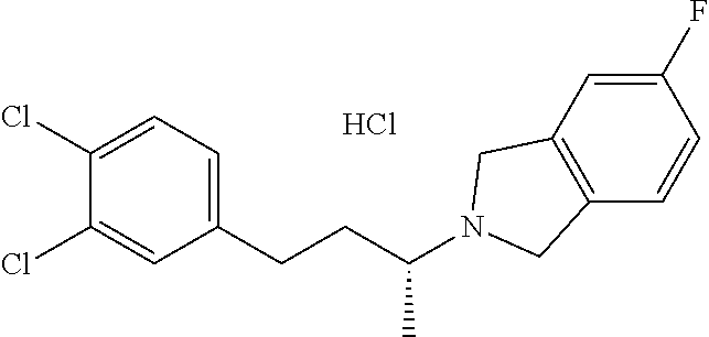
Cl.C1=C(Cl)C(Cl)=CC(CCC(C)N2CC3=C(C=CC(F)=C3)C2)=C1
